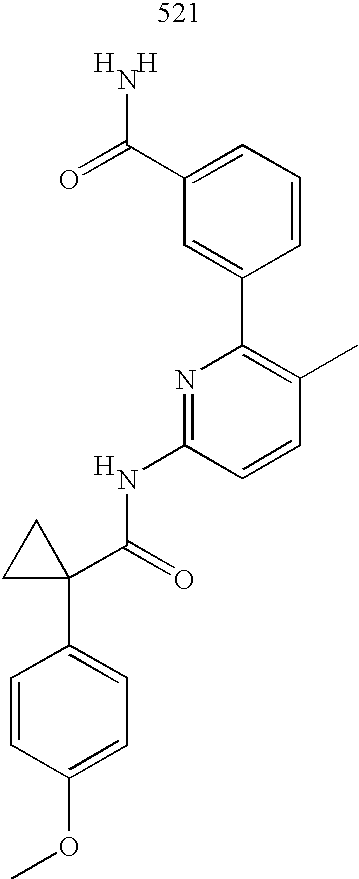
C1=CC(OC)=CC=C1C1(C(=O)NC2=NC(C3=CC(C(=O)N)=CC=C3)=C(C)C=C2)CC1.[H].[H].[H]
